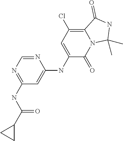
N1=CN=C(NC(C2CC2)=O)C=C1NC1=CC(Cl)=C2N(C1=O)C(C)(C)NC2=O
